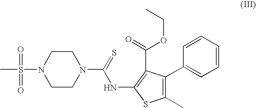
C1CN(C(=S)NC2=C(C(=O)OCC)C(C3=CC=CC=C3)=C(C)S2)CCN1S(C)(=O)=O
